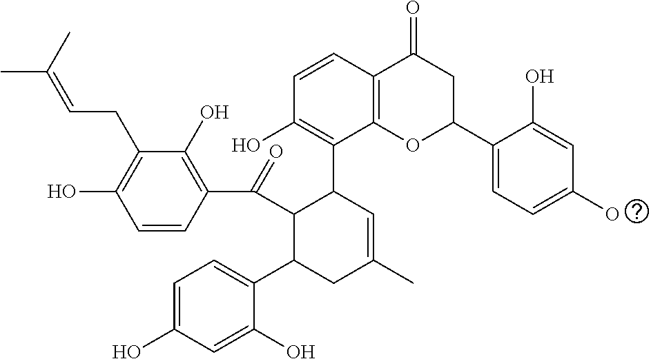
C1=CC(C(C2C(C3=CC=C(O)C=C3O)CC(C)=CC2C2=C(O)C=CC3=C2OC(C2=CC=C(O)C=C2O)CC3=O)=O)=C(O)C(CC=C(C)C)=C1O
